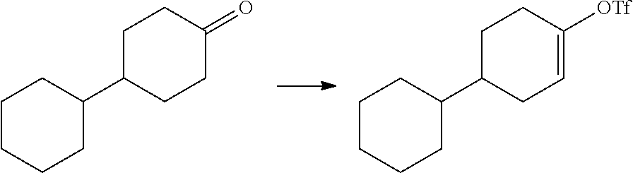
C1(C2CC=C([OTf])CC2)CCCCC1.C1(C2CCC(=O)CC2)CCCCC1
